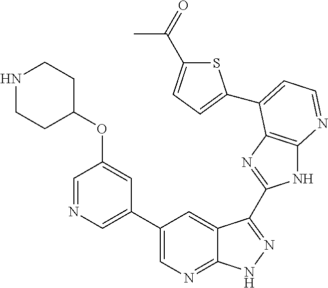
C1(C2=CN=CC(OC3CCNCC3)=C2)=CN=C2C(=C1)C(C1=NC3=C(N1)N=CC=C3C1=CC=C(C(=O)C)S1)=NN2
